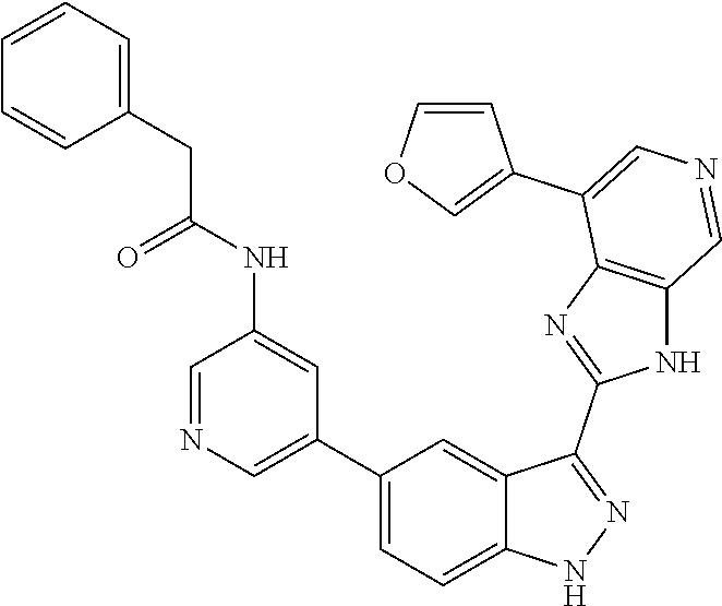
C1(C2=CN=CC(NC(=O)CC3=CC=CC=C3)=C2)=CC=C2C(=C1)C(C1=NC3=C(N1)C=NC=C3C1=COC=C1)=NN2
